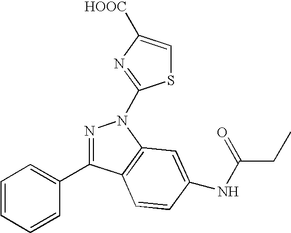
N1=C(C2=CC=CC=C2)C2=C(N1C1=NC([HOOC])=CS1)C=C(NC(CC)=O)C=C2
